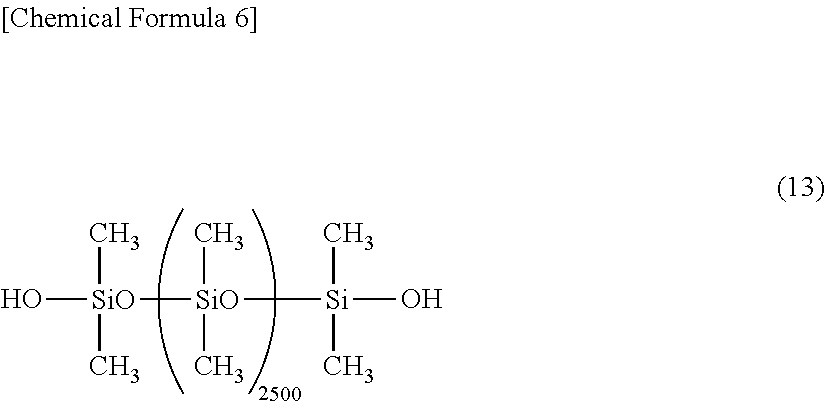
O[SiO](C)(C)[SiO]([Si](O)(C)C)(C)C
